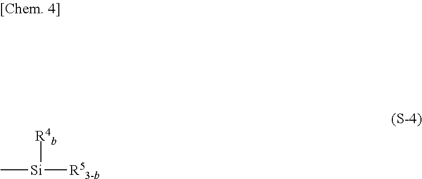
C[Si]([R53-b])[R4b]
